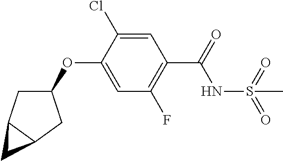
C1=C(OC2CC3C(C2)C3)C(Cl)=CC(C(=O)NS(=O)(C)=O)=C1F
